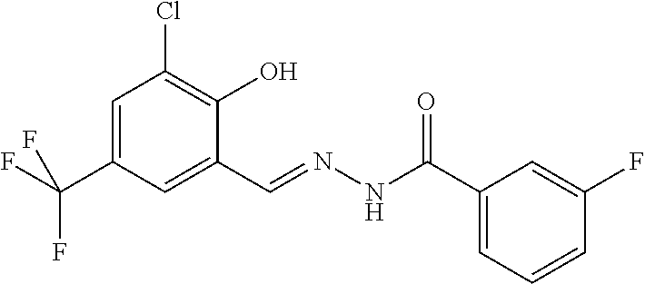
C1=C(C(F)(F)F)C=C(C=NNC(C2=CC=CC(F)=C2)=O)C(O)=C1Cl
